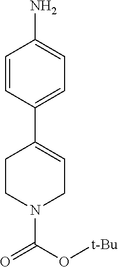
C1=CC(C2=CCN(C(O[t-Bu])=O)CC2)=CC=C1N
